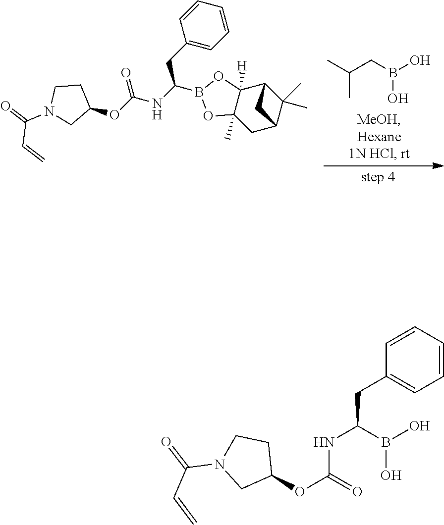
CC(CB(O)O)C.C1(OC(NC(CC2=CC=CC=C2)B2OC3(C)C([H])(O2)C2C(C)(C)C(C3)C2)=O)CCN(C(C=C)=O)C1.C1=CC=CC(CC(NC(OC2CCN(C(=O)C=C)C2)=O)B(O)O)=C1
